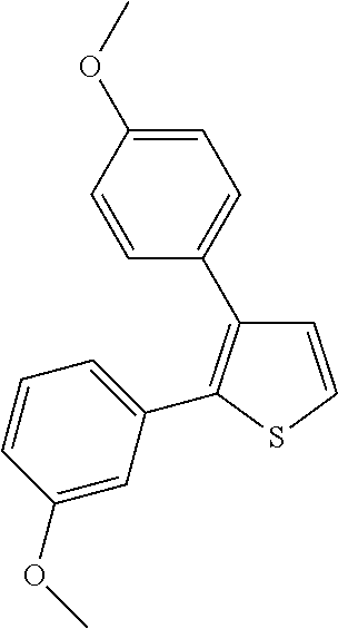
C1=CSC(C2=CC=CC(OC)=C2)=C1C1=CC=C(OC)C=C1
